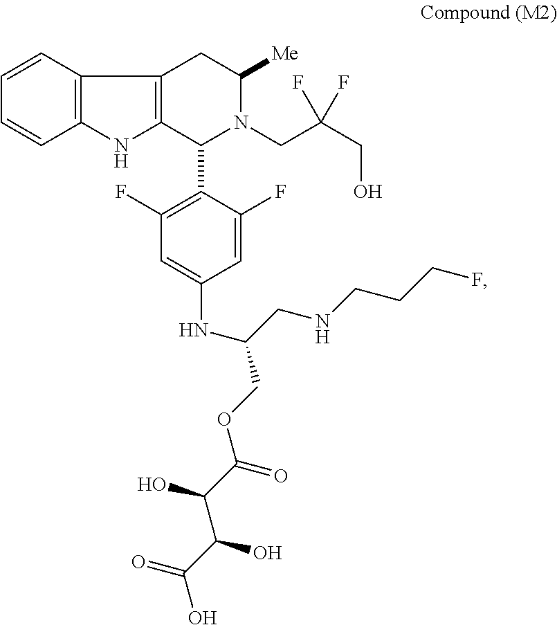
C1=CC2=C(C=C1)C1=C(N2)C(C2=C(F)C=C(NC(CNCCCF)COC(C(C(C(O)=O)O)O)=O)C=C2F)N(CC(CO)(F)F)C([Me])C1
